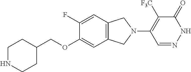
C12=C(C=C(F)C(OCC3CCNCC3)=C1)CN(C1=C([F3C])C(=O)NN=C1)C2
